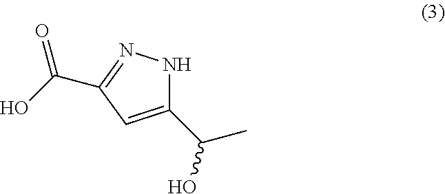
C1(C(C)O)=CC(C(O)=O)=NN1
